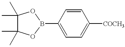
C1=CC([COCH3])=CC=C1B1OC(C)(C)C(C)(C)O1
